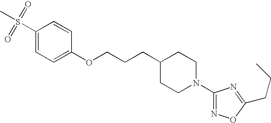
C1(S(=O)(=O)C)=CC=C(OCCCC2CCN(C3=NOC(CCC)=N3)CC2)C=C1
